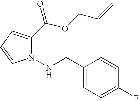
N1(NCC2=CC=C(F)C=C2)C(C(OCC=C)=O)=CC=C1
